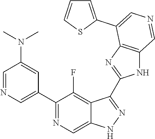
C1(C2=CN=CC(N(C)C)=C2)=NC=C2C(=C1F)C(C1=NC3=C(N1)C=NC=C3C1=CC=CS1)=NN2
